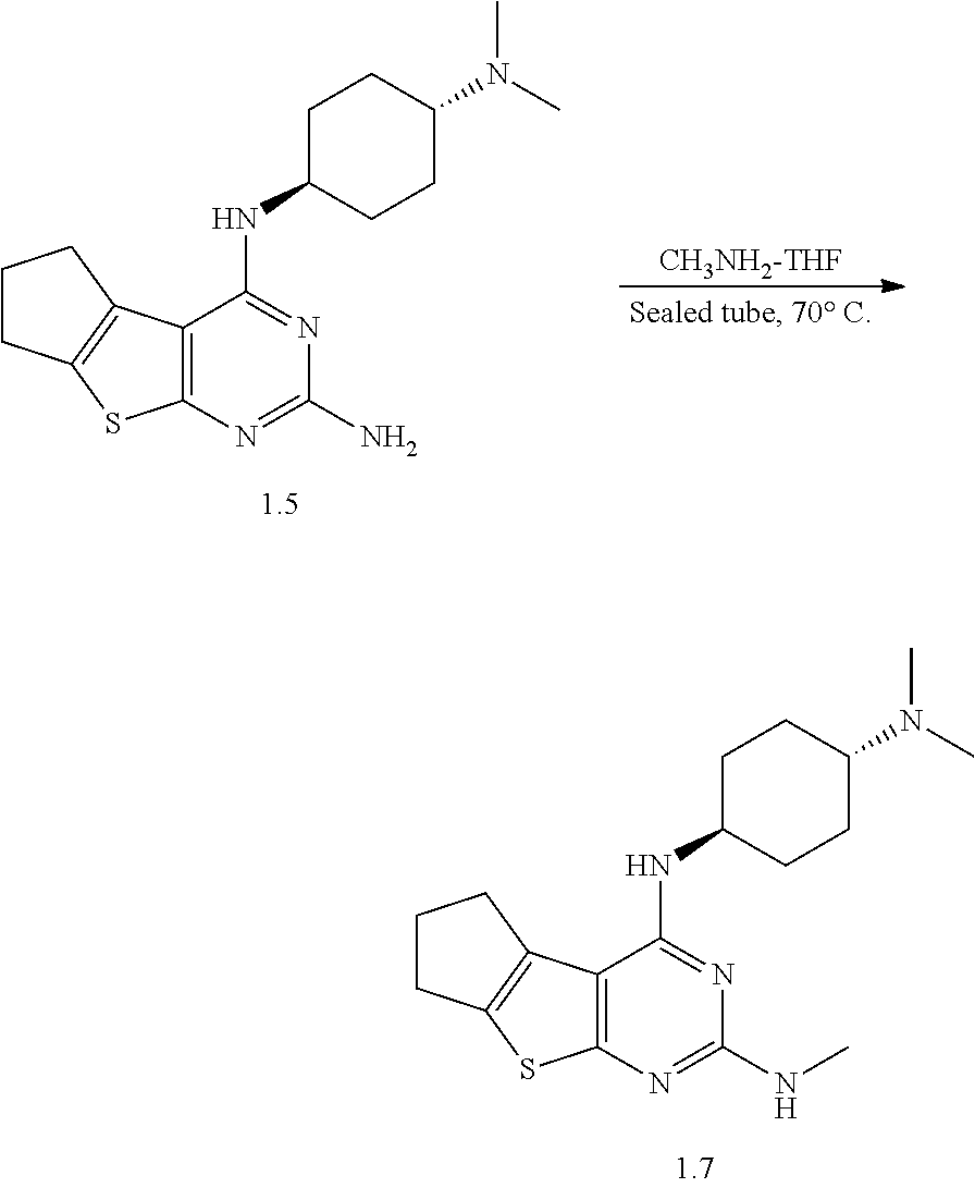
C12=C(N=C(N)N=C1NC1CCC(N(C)C)CC1)SC1=C2CCC1.[CH3NH2-THF].C12=C(N=C(NC)N=C1NC1CCC(N(C)C)CC1)SC1=C2CCC1
